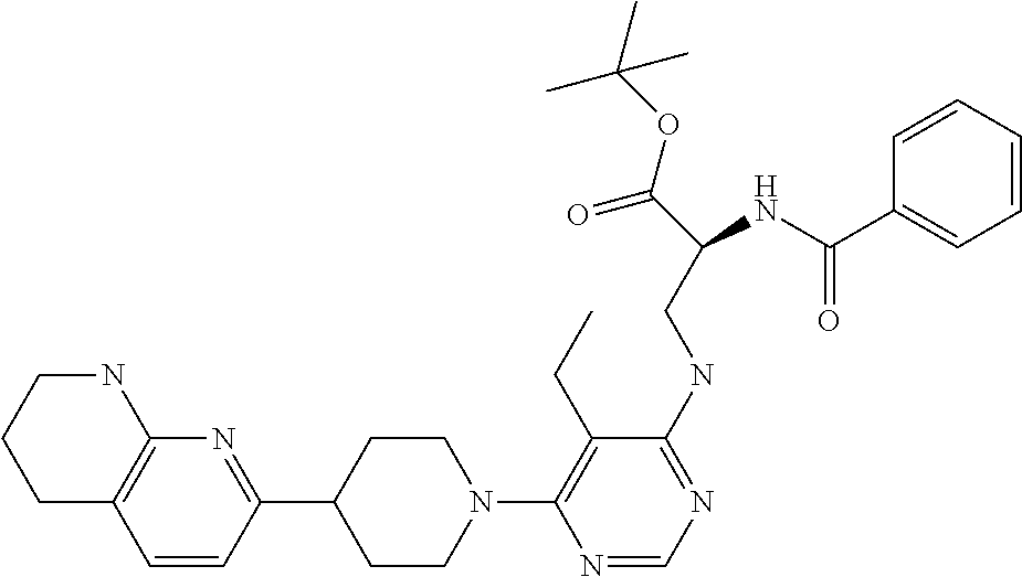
N1(C2=C(CC)C(NCC(C(=O)OC(C)(C)C)NC(C3=CC=CC=C3)=O)=NC=N2)CCC(C2=NC3=C(C=C2)CCCN3)CC1
